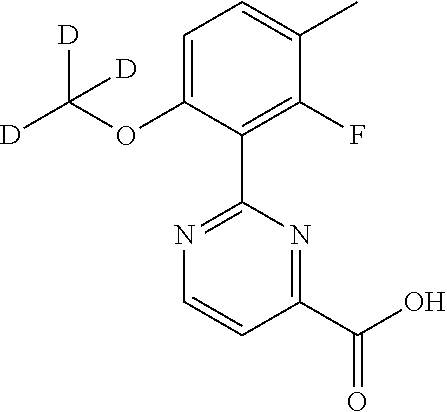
C1(C2=NC=CC(C(O)=O)=N2)=C(F)C(C)=CC=C1OC([D])([D])[D]
